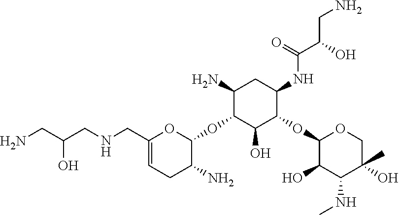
C1(N)C(OC2OC(CNCC(CN)O)=CCC2N)C(O)C(OC2C(O)C(NC)C(O)(C)CO2)C(NC(C(CN)O)=O)C1
